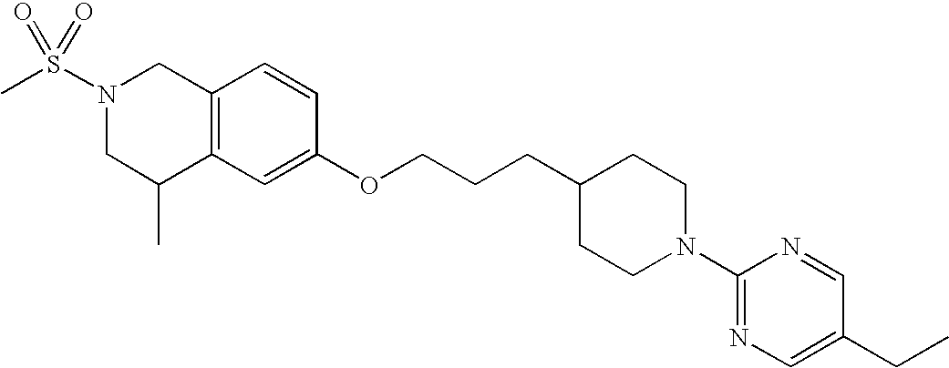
C1(OCCCC2CCN(C3=NC=C(CC)C=N3)CC2)=CC2=C(C=C1)CN(S(C)(=O)=O)CC2C
